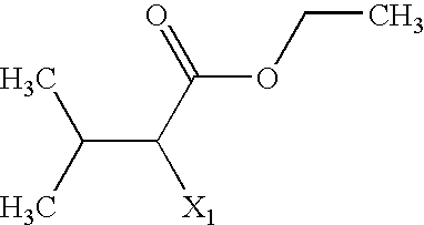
C(C(C(=O)OCC)[X1])(C)C
